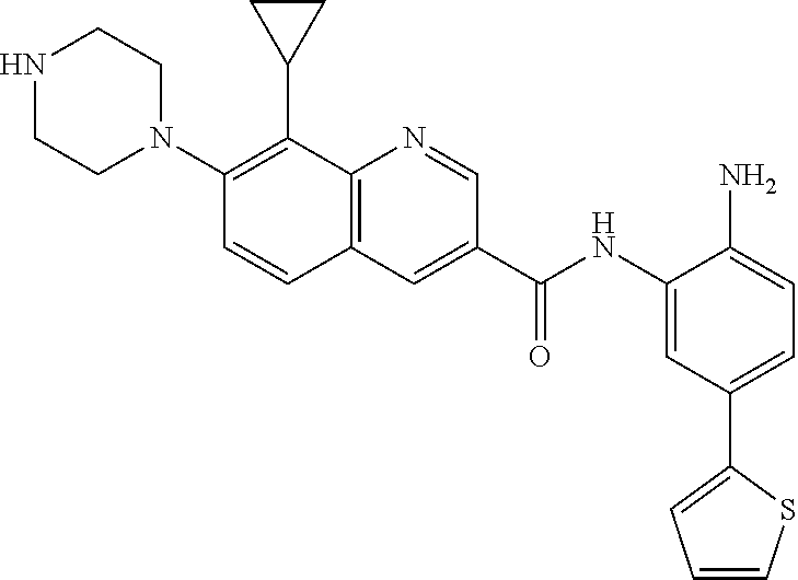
N1CCN(C2=C(C3CC3)C3=C(C=C2)C=C(C(NC2=CC(C4=CC=CS4)=CC=C2N)=O)C=N3)CC1
